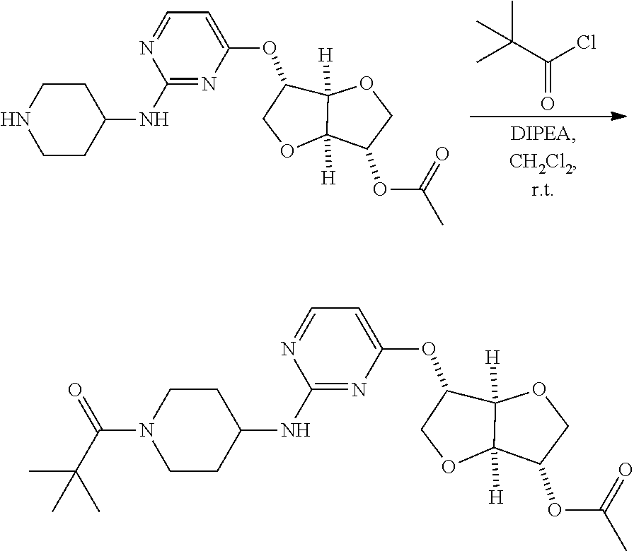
C12([H])C([H])(OCC1OC1=CC=NC(NC3CCNCC3)=N1)C(OC(C)=O)CO2.C(=O)(C(C)(C)C)Cl.C12([H])C([H])(OCC1OC1=CC=NC(NC3CCN(C(=O)C(C)(C)C)CC3)=N1)C(OC(C)=O)CO2
